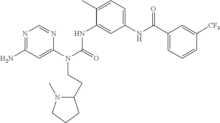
NC1=NC=NC(N(C(=O)NC2=CC(NC(C3=CC=CC([CF3])=C3)=O)=CC=C2C)CCC2N(C)CCC2)=C1
